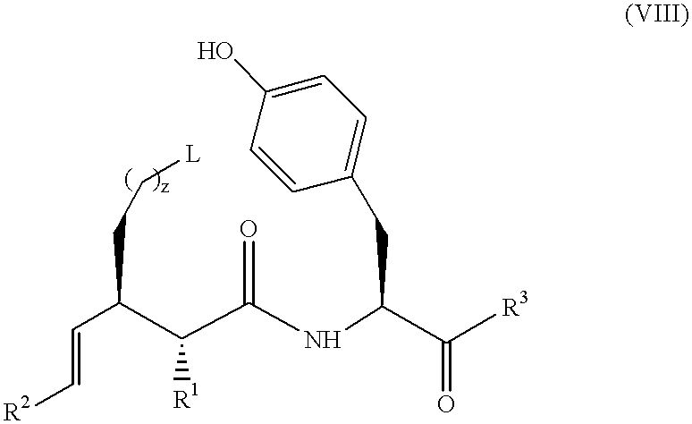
C(C(NC(CC1=CC=C(O)C=C1)C([R3])=O)=O)([R1])C(C=C[R2])CC[L]
